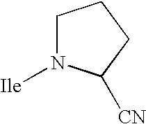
C1N([Ile])C([CN])CC1
